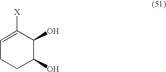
C1=C([X])C(O)C(O)CC1
